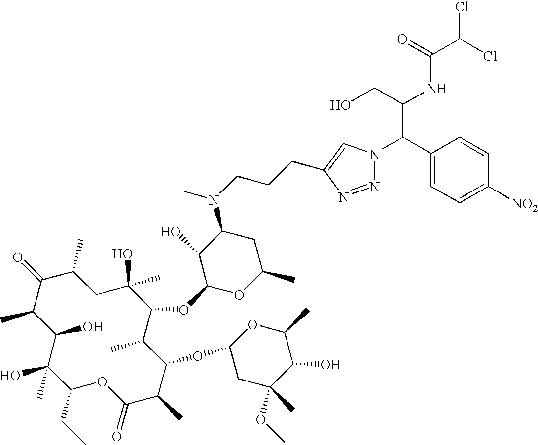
C1(O)C(C)C(=O)C(C)CC(C)(O)C(OC2OC(C)CC(N(CCCC3=CN(C(C(CO)NC(C(Cl)Cl)=O)C4=CC=C([NO2])C=C4)N=N3)C)C2O)C(C)C(OC2CC(OC)(C)C(O)C(C)O2)C(C)C(=O)OC(CC)C1(O)C
